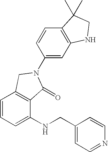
C1=CC=C(NCC2=CC=NC=C2)C2=C1CN(C1=CC3=C(C=C1)C(C)(C)CN3)C2=O
